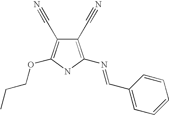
C1(C#N)=C(N=CC2=CC=CC=C2)NC(OCCC)=C1C#N
